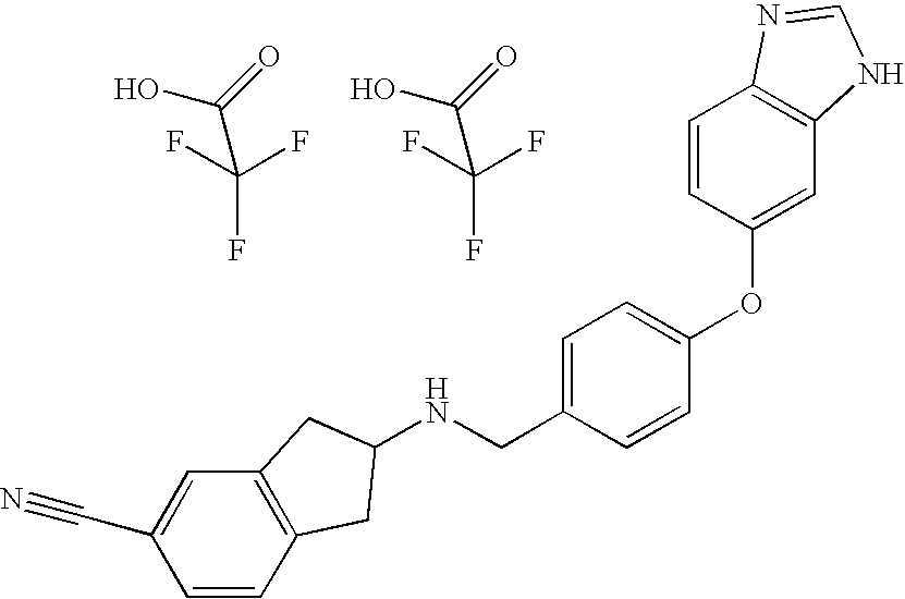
C(F)(F)(F)C(=O)O.C(F)(F)(F)C(=O)O.N(CC1=CC=C(OC2=CC3=C(C=C2)N=CN3)C=C1)C1CC2=C(C=C(C#N)C=C2)C1
